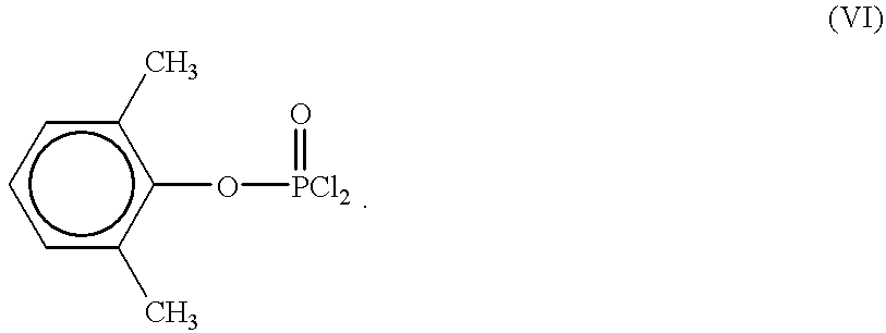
c1cc(C)c(O[PCl2]=O)c(C)c1
